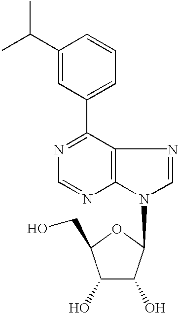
C1(C2=CC=CC(C(C)C)=C2)=NC=NC2=C1N=CN2C1C(O)C(O)C(CO)O1
